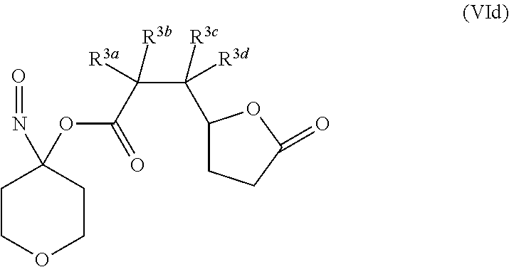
C1COCCC1(N=O)OC(C(C([R3d])([R3c])C1CCC(=O)O1)([R3a])[R3b])=O
